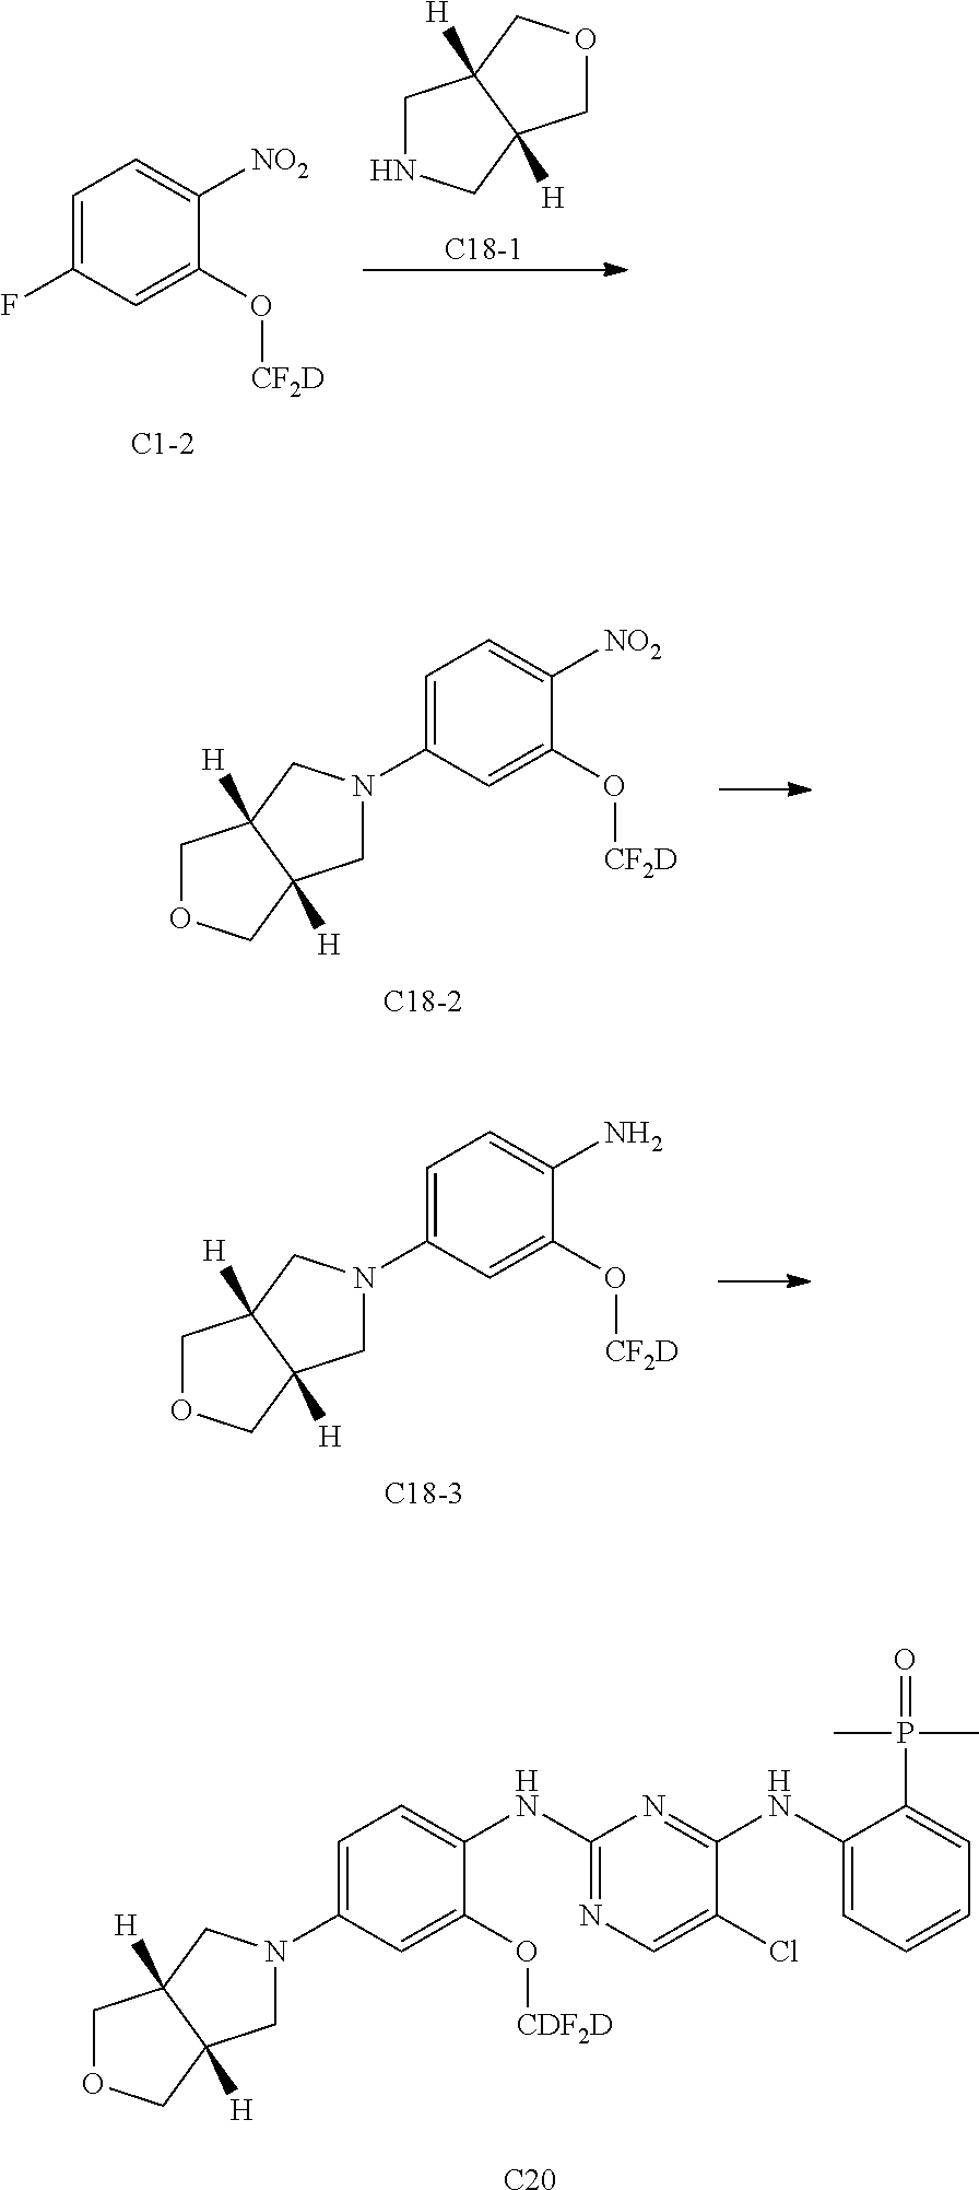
C1=C(F)C=C(O[CF2D])C([NO2])=C1.C1NCC2([H])C1([H])COC2.[C18-1].[C18-2].C1=C(N2CC3([H])C([H])(C2)COC3)C=C(O[CF2D])C([NO2])=C1.[C18-3].C1=C(N2CC3([H])C([H])(C2)COC3)C=C(O[CF2D])C(N)=C1.[C20].C1=C(N2CC3([H])C([H])(C2)COC3)C=C(O[CDF2D])C(NC2=NC=C(Cl)C(NC3=CC=CC=C3P(=O)(C)C)=N2)=C1
